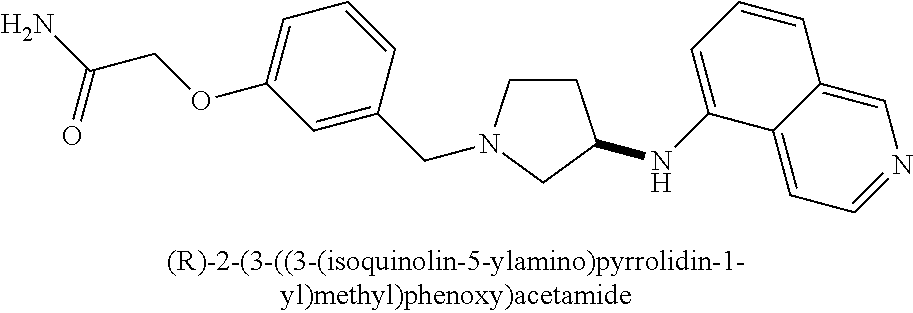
C1CN(CC2=CC(OCC(N)=O)=CC=C2)CC1NC1=CC=CC2=CN=CC=C12
